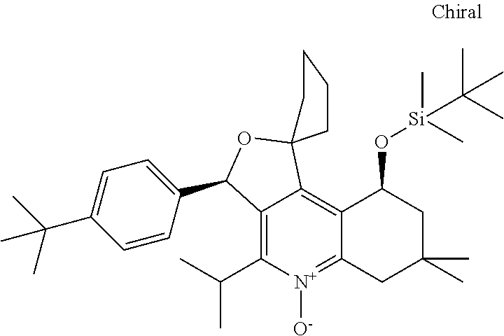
C12=C(C(C)C)[N+]([O-])=C3C(=C1C1(OC2C2=CC=C(C(C)(C)C)C=C2)CCCC1)C(O[Si](C)(C)C(C)(C)C)CC(C)(C)C3
